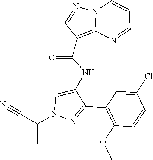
N12C(=C(C(NC3=CN(C(C#N)C)N=C3C3=C(OC)C=CC(Cl)=C3)=O)C=N1)N=CC=C2
